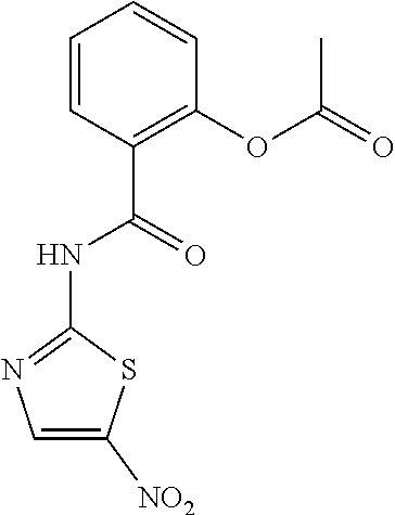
C1=CC(C(=O)NC2=NC=C([NO2])S2)=C(OC(C)=O)C=C1
